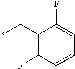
C(C1=C(F)C=CC=C1F)*
